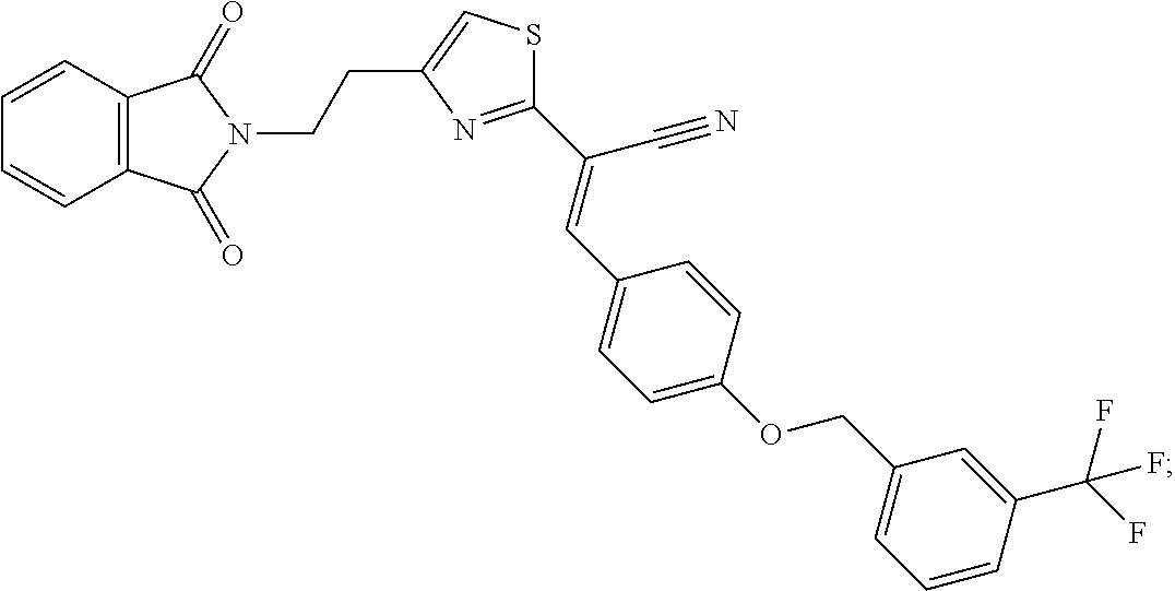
C12=C(C=CC=C1)C(=O)N(CCC1=CSC(C(=CC3=CC=C(OCC4=CC=CC(C(F)(F)F)=C4)C=C3)C#N)=N1)C2=O
